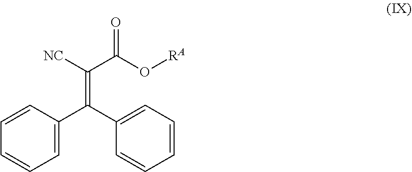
C1=CC(C(C2=CC=CC=C2)=C(C(O[RA])=O)[NC])=CC=C1
